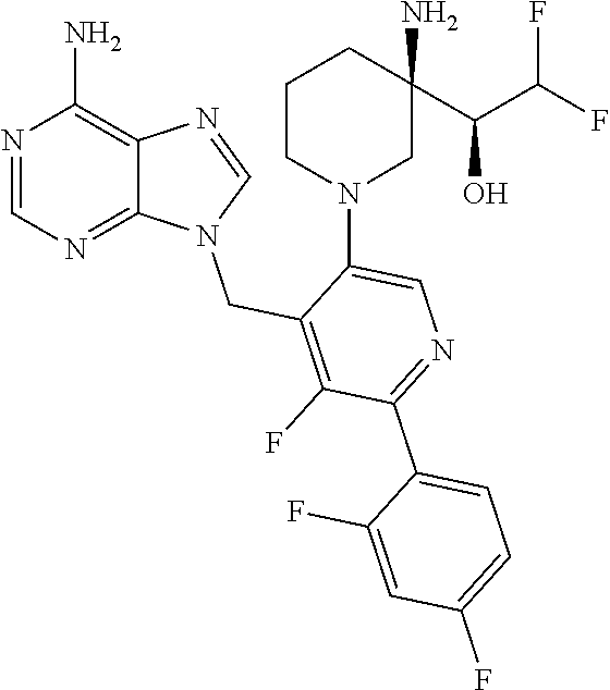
N1=CN=C2C(=C1N)N=CN2CC1=C(F)C(C2=CC=C(F)C=C2F)=NC=C1N1CCCC(C(O)C(F)F)(N)C1
